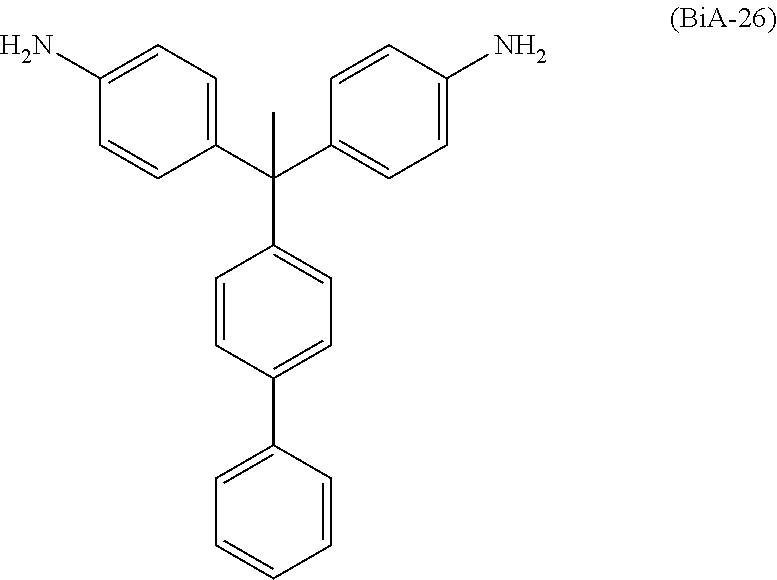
C1=C(C2=CC=C(C(C3=CC=C(N)C=C3)(C3=CC=C(N)C=C3)C)C=C2)C=CC=C1
